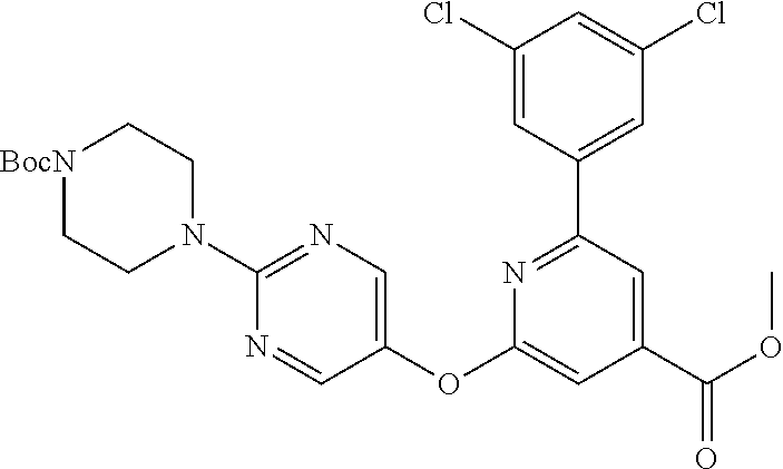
N1=CC(OC2=CC(C(=O)OC)=CC(C3=CC(Cl)=CC(Cl)=C3)=N2)=CN=C1N1CC[BocN]CC1
